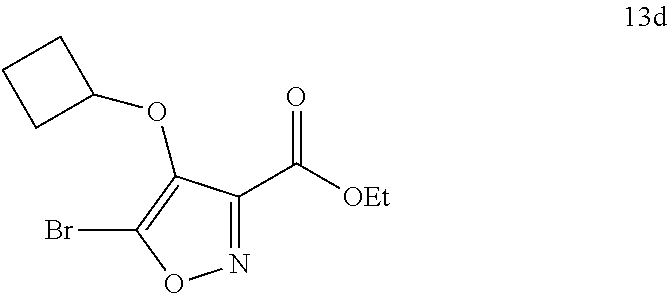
N1=C(C(=O)[OEt])C(OC2CCC2)=C(Br)O1
